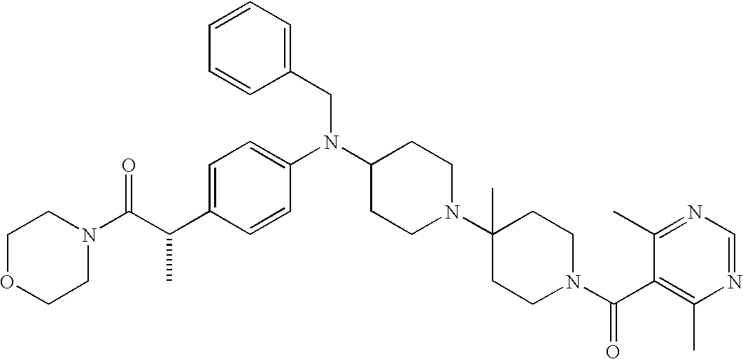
C(C1=CC=C(N(C2CCN(C3(C)CCN(C(C4=C(C)N=CN=C4C)=O)CC3)CC2)CC2=CC=CC=C2)C=C1)(C(N1CCOCC1)=O)C
